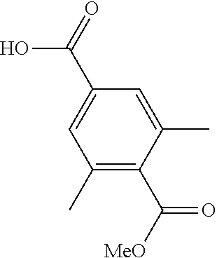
C1(C)=CC(C(O)=O)=CC(C)=C1C([MeO])=O
